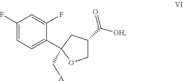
[OH]C(=O)C1COC(C2=CC=C(F)C=C2F)(C[A])C1
